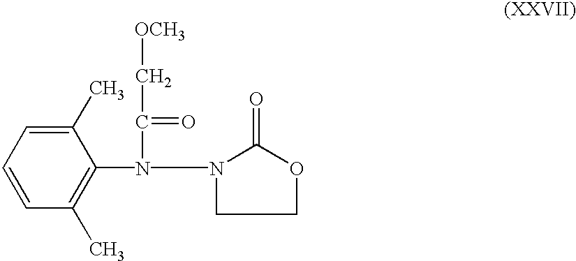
C1(C)=CC=CC(C)=C1N(N1CCOC1=O)C(C[OCH3])=O
